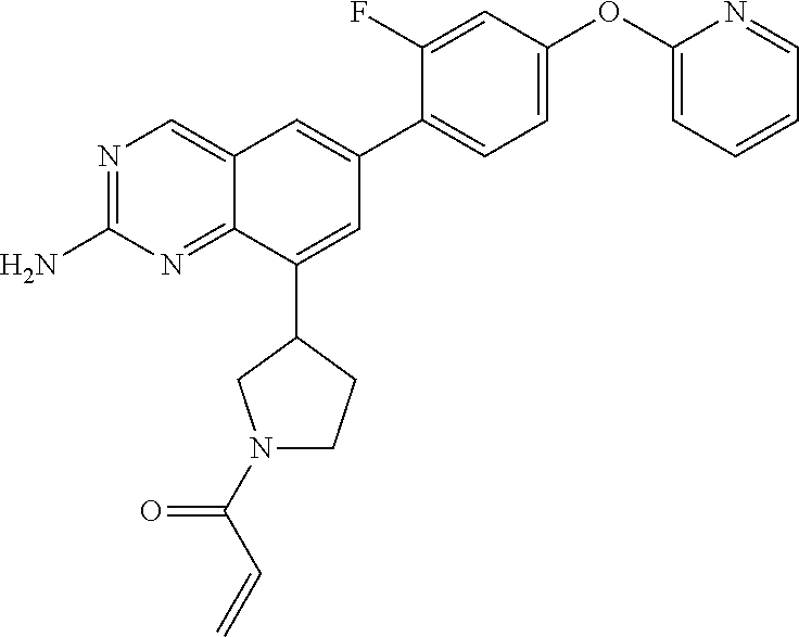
N1=C(N)N=C2C(=C1)C=C(C1=CC=C(OC3=CC=CC=N3)C=C1F)C=C2C1CN(C(=O)C=C)CC1
